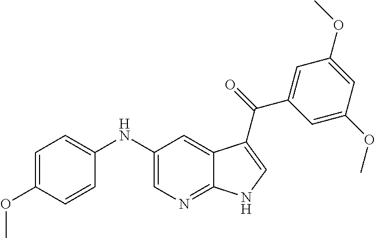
C1(NC2=CC=C(OC)C=C2)=CN=C2C(=C1)C(C(C1=CC(OC)=CC(OC)=C1)=O)=CN2
